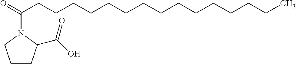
C1CC(C(O)=O)N(C(=O)CCCCCCCCCCCCCCC)C1
